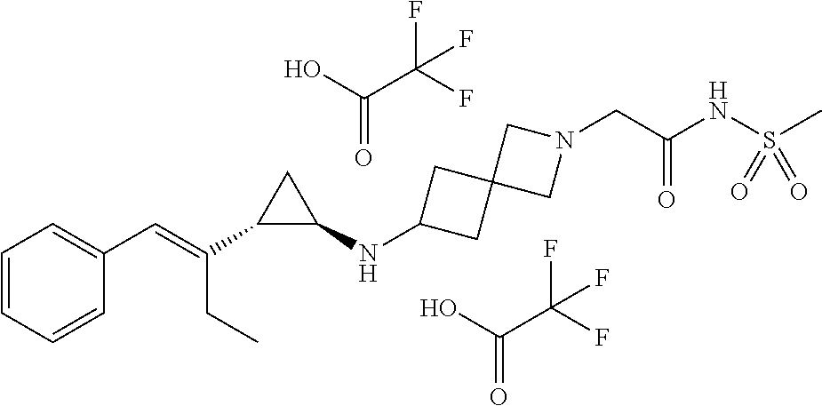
C1=CC=CC(C=C(C2C(NC3CC4(C3)CN(CC(NS(C)(=O)=O)=O)C4)C2)CC)=C1.C(=O)(O)C(F)(F)F.C(=O)(O)C(F)(F)F
